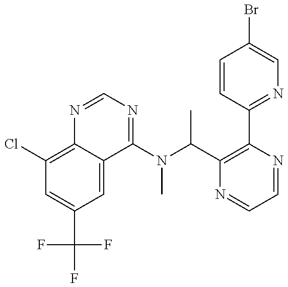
C1(Cl)=C2C(=CC(C(F)(F)F)=C1)C(N(C(C1=C(C3=NC=C(Br)C=C3)N=CC=N1)C)C)=NC=N2
